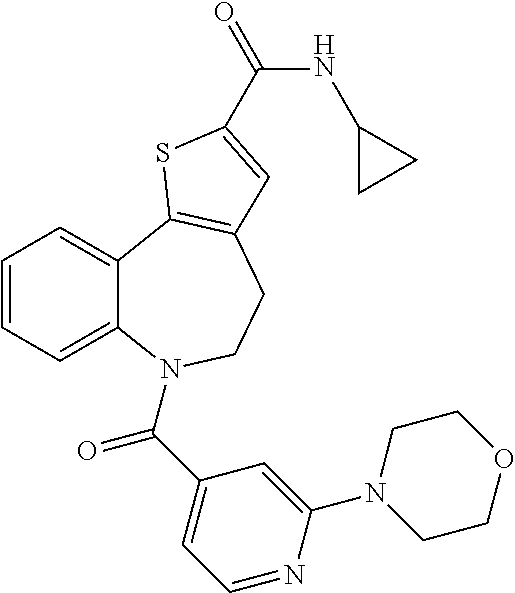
C1=CC=C2C(=C1)C1=C(CCN2C(C2=CC=NC(N3CCOCC3)=C2)=O)C=C(C(=O)NC2CC2)S1
